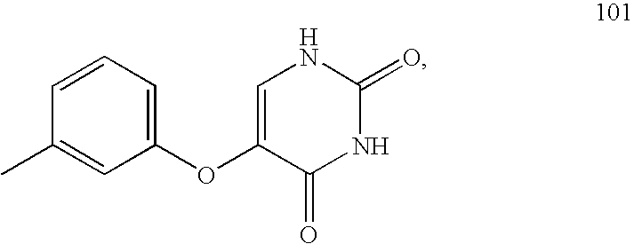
C1(OC2=CNC(=O)NC2=O)=CC=CC(C)=C1
